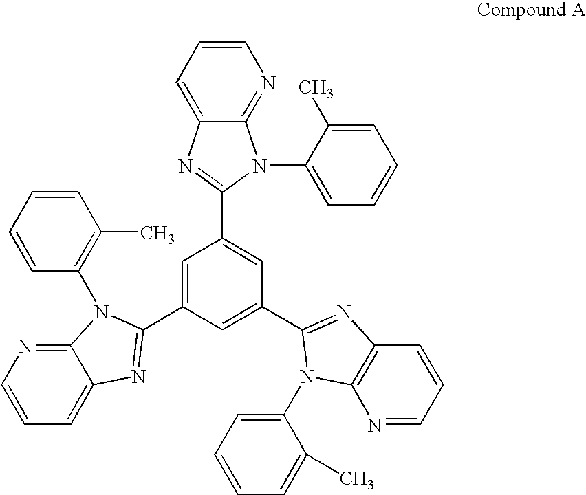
C1=CC=C2C(=N1)N(C1=CC=CC=C1C)C(C1=CC(C3=NC4=C(N=CC=C4)N3C3=CC=CC=C3C)=CC(C3=NC4=CC=CN=C4N3C3=C(C)C=CC=C3)=C1)=N2
